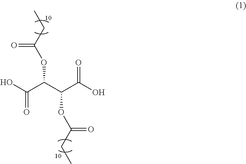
OC(C(C(C(O)=O)OC(CC)=O)OC(CC)=O)=O
